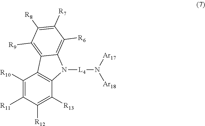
[L4](N([Ar18])[Ar17])N1C2=C(C([R10])=C([R11])C([R12])=C2[R13])C2=C([R9])C([R8])=C([R7])C([R6])=C12
